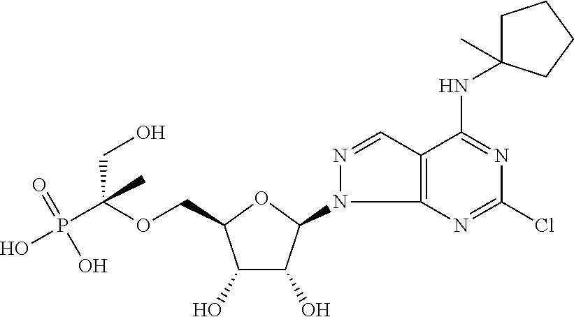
C(OCC1C(O)C(O)C(N2C3=C(C=N2)C(NC2(C)CCCC2)=NC(Cl)=N3)O1)(P(O)(=O)O)(CO)C
